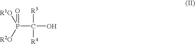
P(C(O)([R3])[R4])(=O)([R1O])[R2O]
